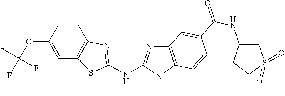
O(C1=CC2=C(C=C1)N=C(NC1=NC3=C(N1C)C=CC(C(NC1CS(=O)(=O)CC1)=O)=C3)S2)C(F)(F)F
